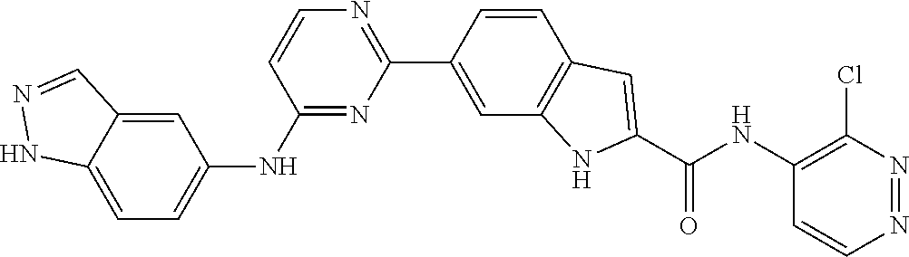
C1(C2=CC3=C(C=C2)C=C(C(NC2=C(Cl)N=NC=C2)=O)N3)=NC=CC(NC2=CC=C3NN=CC3=C2)=N1
